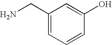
NCC1=CC=CC(O)=C1
